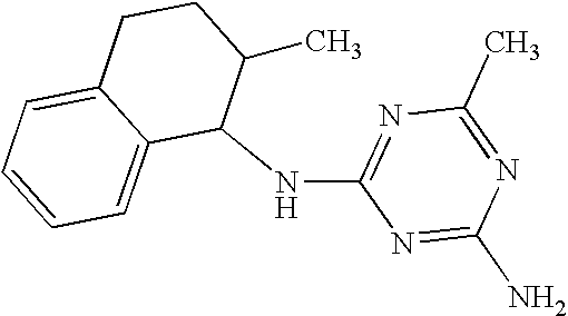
C1(NC2=NC(C)=NC(N)=N2)C(C)CCC2=CC=CC=C12
